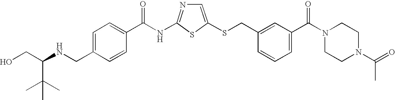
C1=C(SCC2=CC(C(N3CCN(C(=O)C)CC3)=O)=CC=C2)SC(NC(=O)C2=CC=C(CNC(CO)C(C)(C)C)C=C2)=N1
